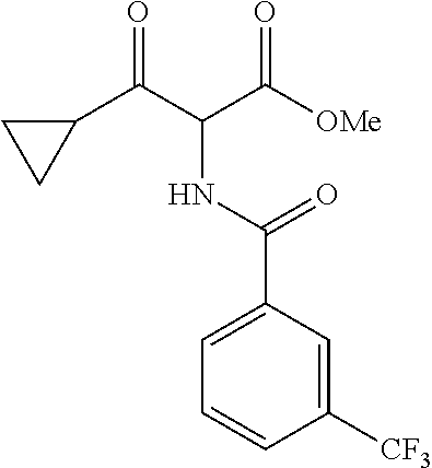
C1=C(C(=O)NC(C([OMe])=O)C(C2CC2)=O)C=C([CF3])C=C1
